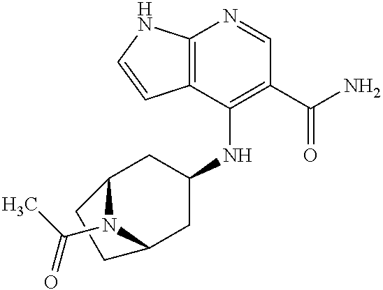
C12=C(C(NC3CC4N(C(C)=O)C(C3)CC4)=C(C(N)=O)C=N1)C=CN2
